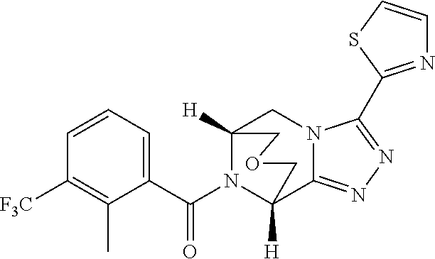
C12([H])CN3C(=NN=C3C3=NC=CS3)C([H])(COC1)N2C(C1=CC=CC([F3C])=C1C)=O
